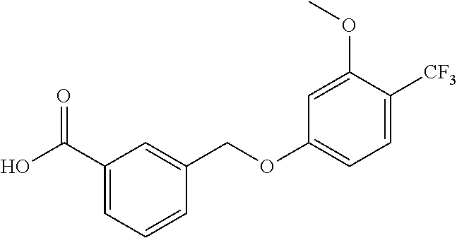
C1(C(O)=O)=CC=CC(COC2=CC=C([CF3])C(OC)=C2)=C1
